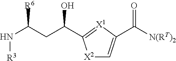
N(C(CC(O)C1=[X1]C(C([N(RT)2])=O)=C[X2]1)[R6])[R3]
